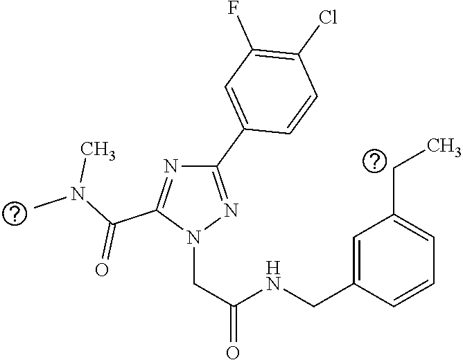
C1(C2=CC(F)=C(Cl)C=C2)=NN(CC(=O)NCC2=CC(CC)=CC=C2)C(C(N(C)C)=O)=N1
